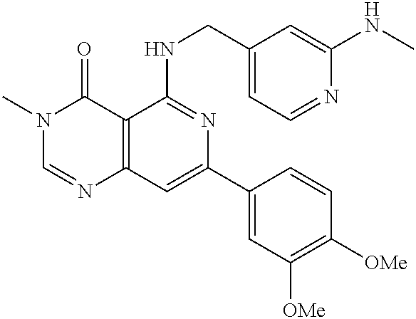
C12=C(C=C(C3=CC([OMe])=C([OMe])C=C3)N=C1NCC1=CC=NC(NC)=C1)N=CN(C)C2=O
